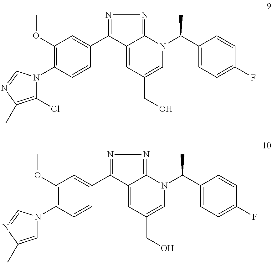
N1=C(C2=CC(OC)=C(N3C(Cl)=C(C)N=C3)C=C2)C2=CC(CO)=CN(C(C3=CC=C(F)C=C3)C)C2=N1.N1=C(C2=CC(OC)=C(N3C=C(C)N=C3)C=C2)C2=CC(CO)=CN(C(C3=CC=C(F)C=C3)C)C2=N1
